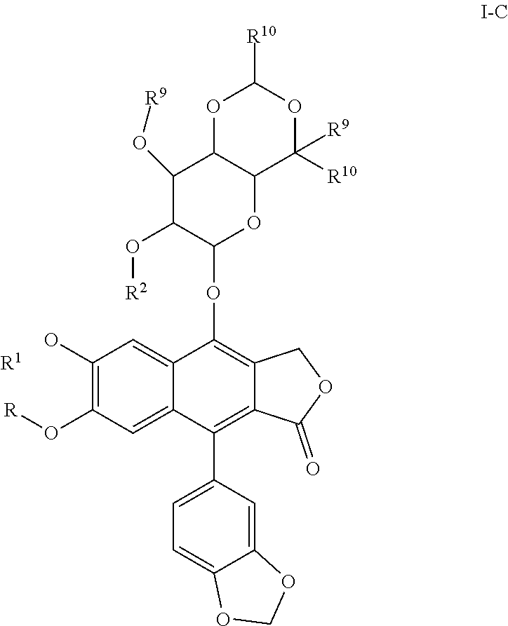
C1(O)=C(O[R])C=C2C(=C1)C(OC1OC3C(C(O[R9])C1O[R2])OC([R10])OC3([R9])[R10])=C1C(=C2C2=CC=C3C(=C2)OCO3)C(=O)OC1.[R1]
